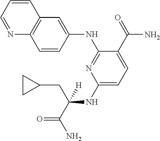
C1(NC(CC2CC2)(C(=O)N)[H])=CC=C(C(=O)N)C(NC2=CC3=C(C=C2)N=CC=C3)=N1
